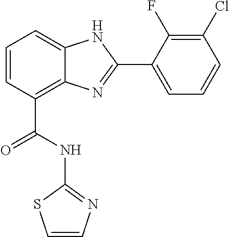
C1=CC(C(=O)NC2=NC=CS2)=C2C(=C1)NC(C1=CC=CC(Cl)=C1F)=N2
